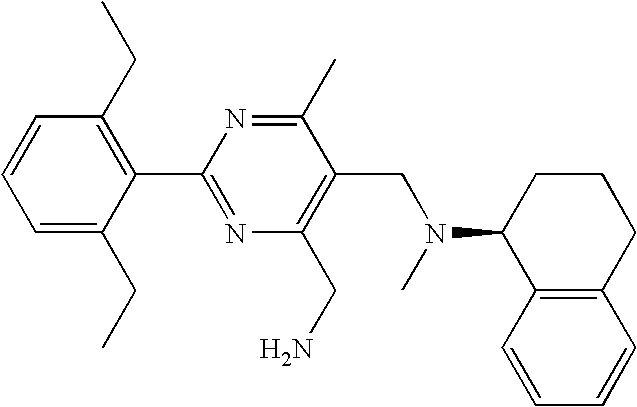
C1=C(CC)C(C2=NC(CN)=C(CN(C)C3C4=C(CCC3)C=CC=C4)C(C)=N2)=C(CC)C=C1
